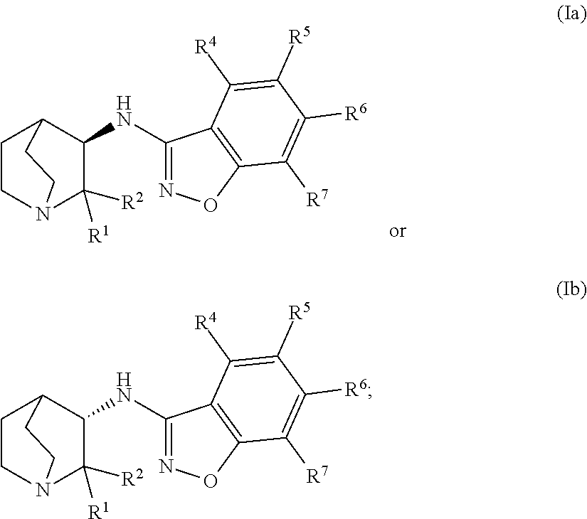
C1CN2C([R2])([R1])C(NC3=NOC4=C3C([R4])=C([R5])C([R6])=C4[R7])C1CC2.C1CN2C([R2])([R1])C(NC3=NOC4=C3C([R4])=C([R5])C([R6])=C4[R7])C1CC2
